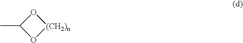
C1(C)O[(CH2)n]O1
